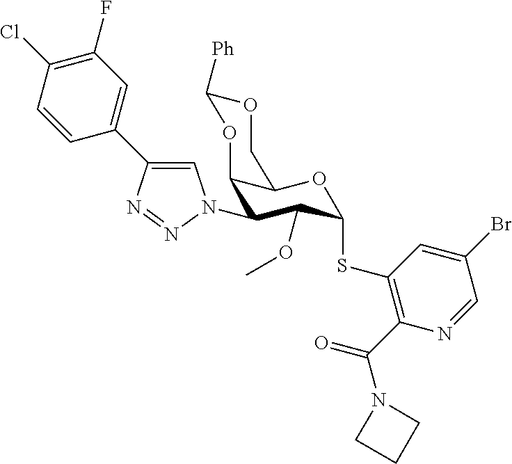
C12C(N3C=C(C4=CC(F)=C(Cl)C=C4)N=N3)C(OC)C(SC3=C(C(=O)N4CCC4)N=CC(Br)=C3)OC1COC([Ph])O2
